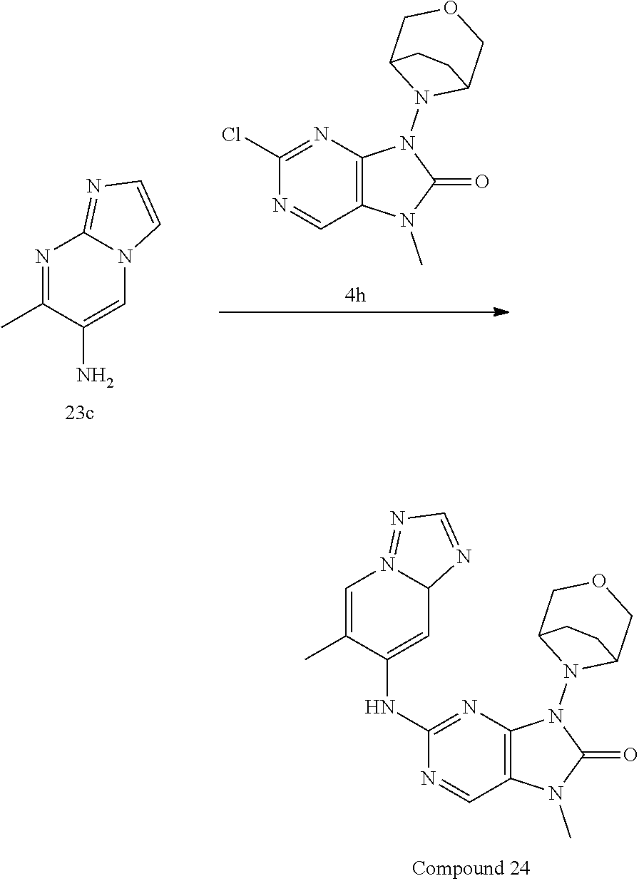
C1(NC2=CC3N(=NC=N3)C=C2C)=NC2=C(C=N1)N(C)C(=O)N2N1C2COCC1CC2.C1(Cl)=NC2=C(C=N1)N(C)C(=O)N2N1C2COCC1CC2.N1=C(C)C(N)=CN2C1=NC=C2
